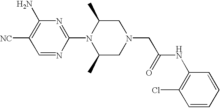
C1=NC(N2C(C)CN(CC(NC3=C(Cl)C=CC=C3)=O)CC2C)=NC(N)=C1[NC]
